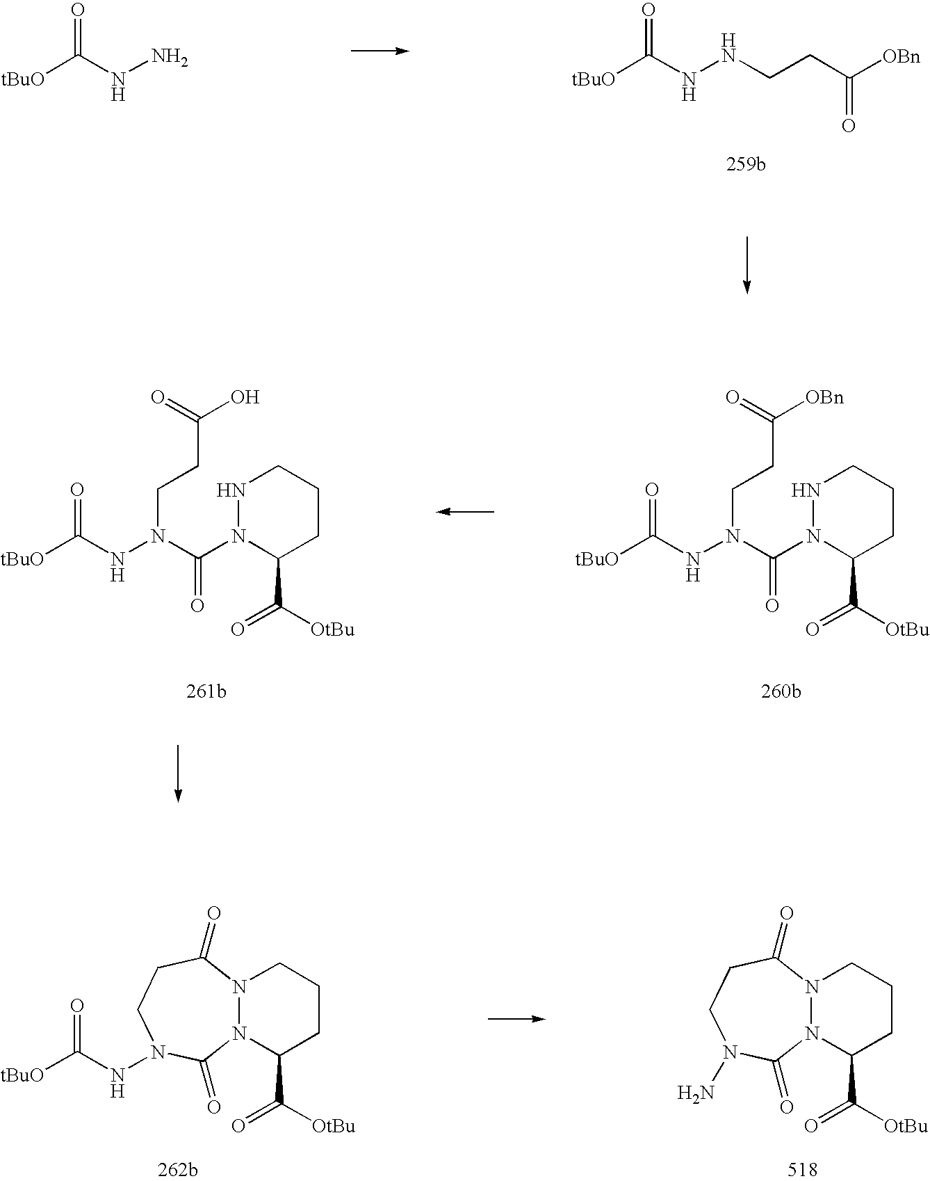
[tBuO]C(NNCCC([OBn])=O)=O.[tBuO]C(NN)=O.[tBuO]C(NN(C(N1C(C([OtBu])=O)CCCN1)=O)CCC([OBn])=O)=O.[tBuO]C(NN(C(N1C(C([OtBu])=O)CCCN1)=O)CCC(O)=O)=O.N12N(C(=O)CCN(N)C1=O)CCCC2C([OtBu])=O.[tBuO]C(NN1CCC(=O)N2N(C1=O)C(C([OtBu])=O)CCC2)=O
